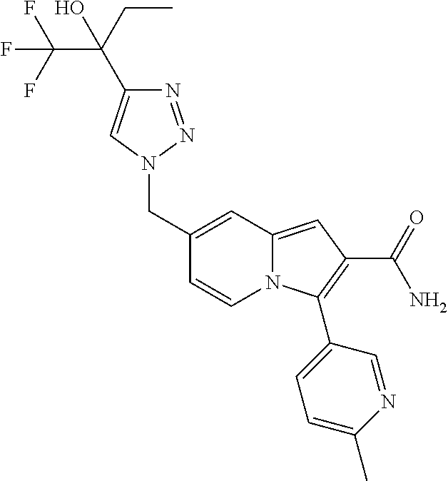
FC(C(CC)(O)C1=CN(CC2=CC3=CC(C(=O)N)=C(C4=CC=C(C)N=C4)N3C=C2)N=N1)(F)F
